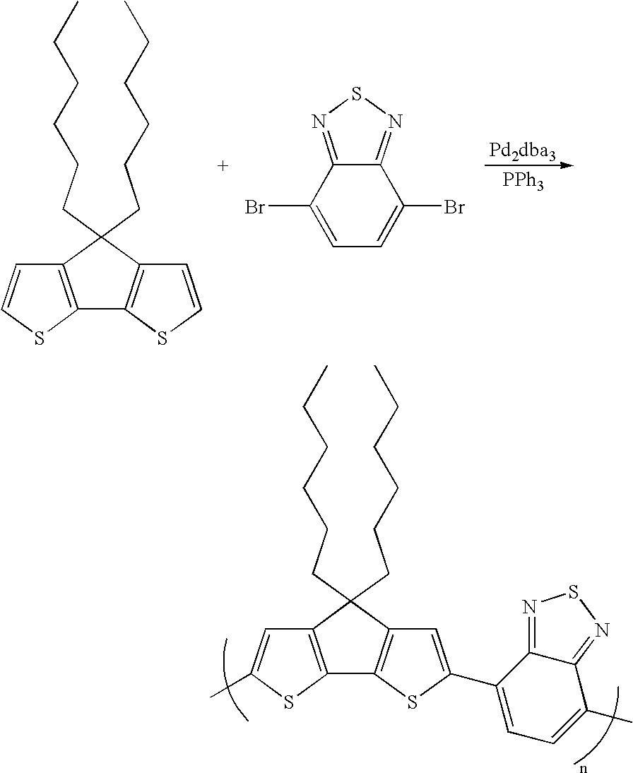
C12=C(SC(C)=C1)C1=C(C=C(C3=CC=C(C)C4=NSN=C34)S1)C2(CCCCCC)CCCCCC.C12=C(SC=C1)C1=C(C=CS1)C2(CCCCCC)CCCCCC.C1=C(Br)C2=NSN=C2C(Br)=C1.[PPh3]
